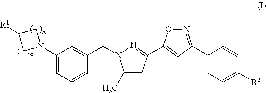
C1(N2CC([R1])C2)=CC=CC(CN2C(C)=CC(C3=CC(C4=CC=C([R2])C=C4)=NO3)=N2)=C1
